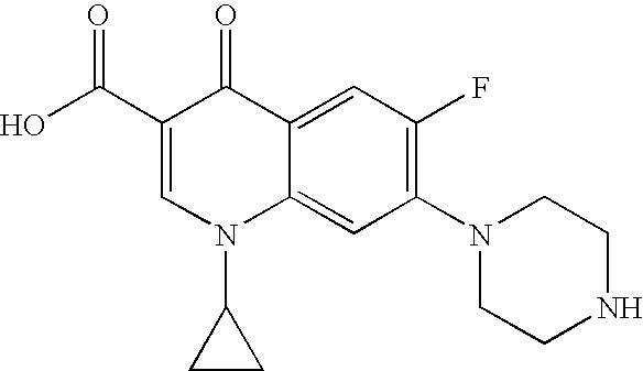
C1(N2CCNCC2)=C(F)C=C2C(=C1)N(C1CC1)C=C(C(O)=O)C2=O
